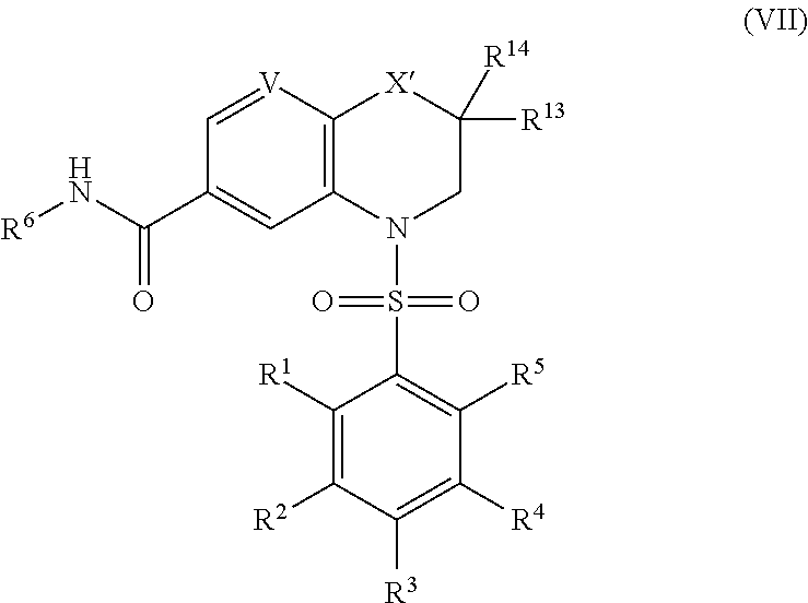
C12=C([V]=CC(C(N[R6])=O)=C1)[X]C([R13])([R14])CN2S(=O)(=O)C1=C([R5])C([R4])=C([R3])C([R2])=C1[R1]
